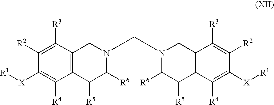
C1([R2])=C([R3])C2=C(C([R4])=C1[X][R1])C([R5])C([R6])N(CN1C([R6])C([R5])C3=C(C([R3])=C([R2])C([X][R1])=C3[R4])C1)C2
